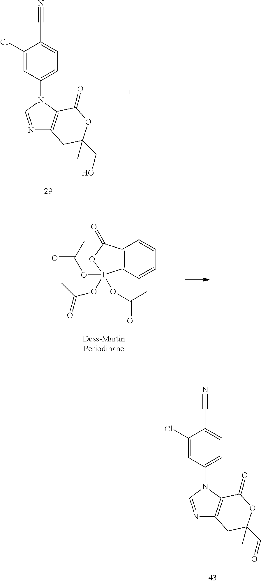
C1(Cl)=CC(N2C3=C(N=C2)CC(C)(CO)OC3=O)=CC=C1C#N.C12=C(C=CC=C1)I(OC(=O)C)(OC(C)=O)(OC(=O)C)OC2=O.C1(Cl)=CC(N2C3=C(N=C2)CC(C)(C=O)OC3=O)=CC=C1C#N
